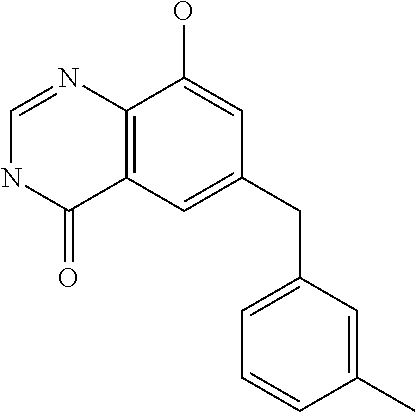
C12=C(C=C(CC3=CC=CC(C)=C3)C=C1O)C(=O)NC=N2
